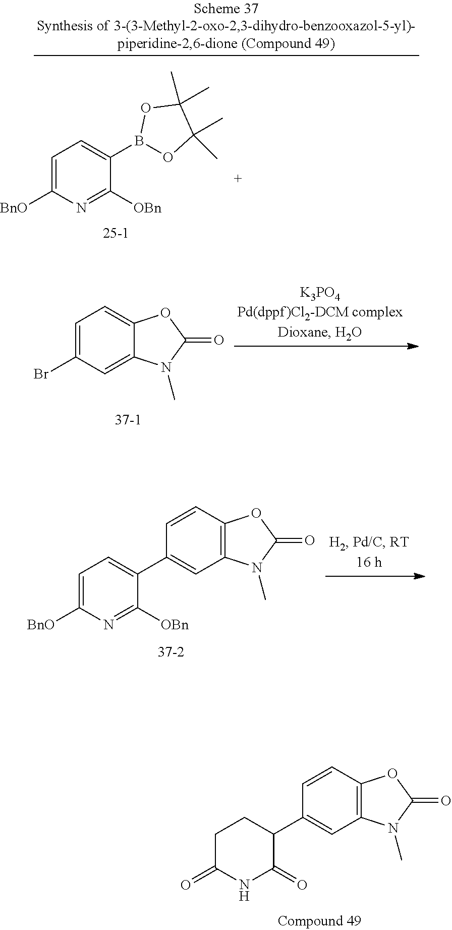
C12=CC=C(Br)C=C1N(C)C(=O)O2.C1=C([BnO])N=C([OBn])C(B2OC(C)(C)C(C)(C)O2)=C1.C1=C([BnO])N=C([OBn])C(C2=CC3=C(C=C2)OC(=O)N3C)=C1.C1C(=O)NC(=O)C(C2=CC3=C(C=C2)OC(=O)N3C)C1
